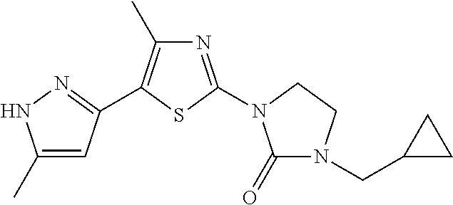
C1=C(C)NN=C1C1=C(C)N=C(N2C(=O)N(CC3CC3)CC2)S1
